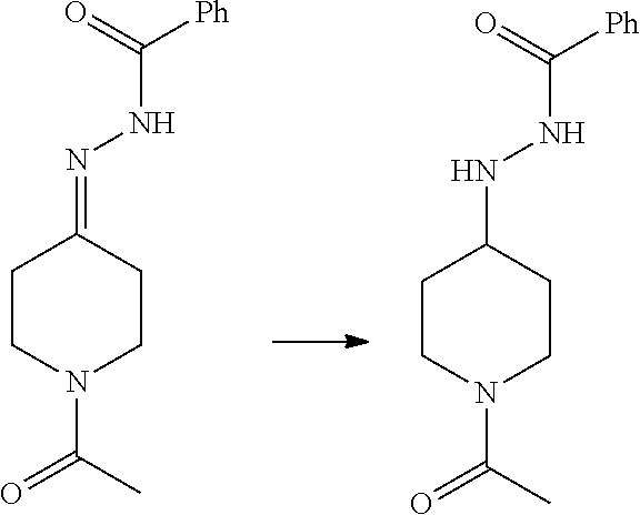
C1CN(C(C)=O)CCC1NNC([Ph])=O.C1CN(C(C)=O)CCC1=NNC([Ph])=O
